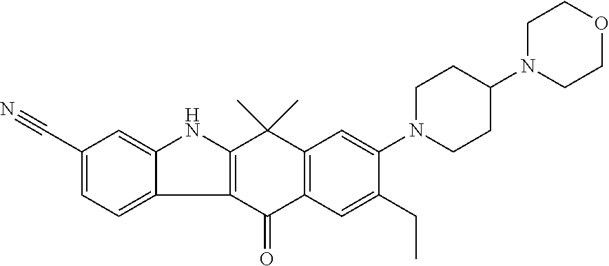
C12=C(C(=O)C3=C(C1(C)C)C=C(N1CCC(N4CCOCC4)CC1)C(CC)=C3)C1=CC=C(C#N)C=C1N2
